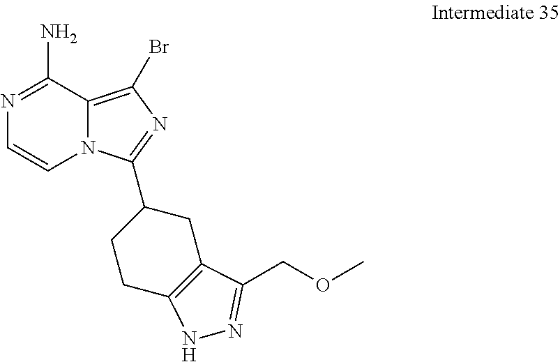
C1(N)=NC=CN2C1=C(Br)N=C2C1CCC2=C(C1)C(COC)=NN2
